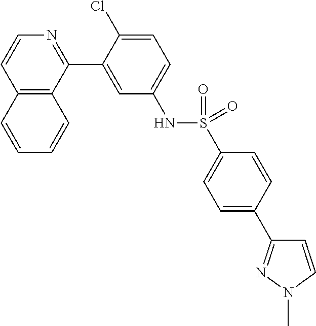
C12=C(C(C3=CC(NS(C4=CC=C(C5=NN(C)C=C5)C=C4)(=O)=O)=CC=C3Cl)=NC=C1)C=CC=C2
